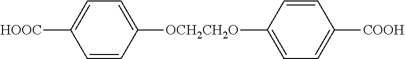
C1=CC([OCH2CH2O]C2=CC=C([COOH])C=C2)=CC=C1[HOOC]
